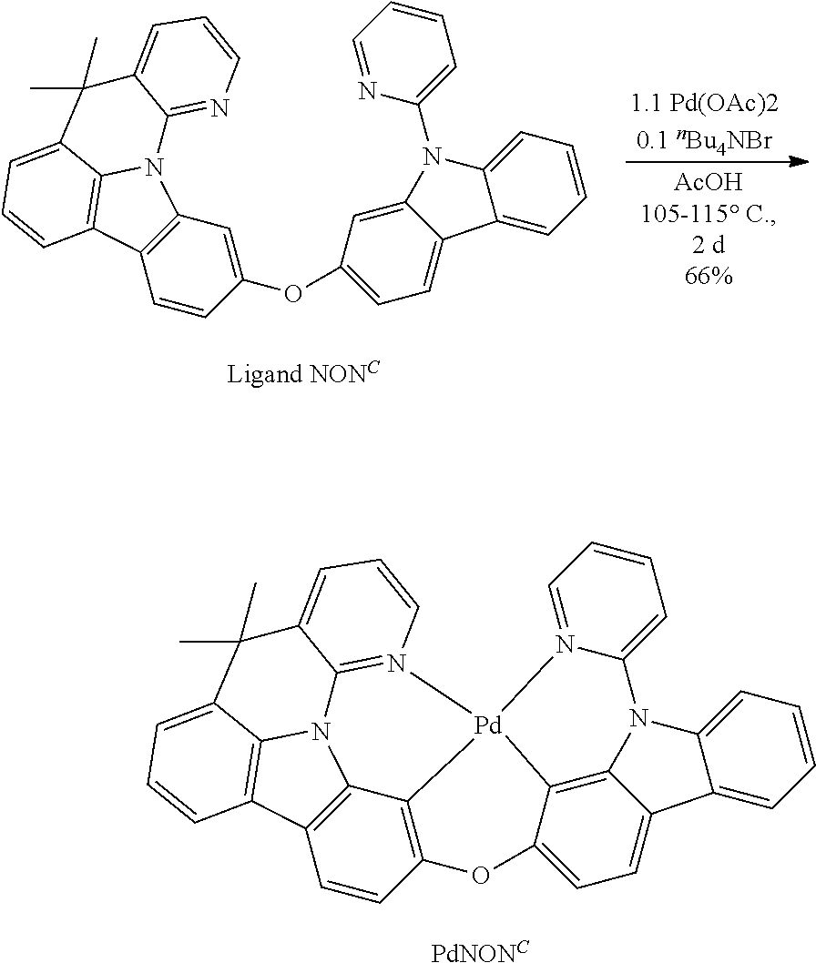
C12=C(C=CC(OC3=CC=C4C(=C3)N(C3=CC=CC=N3)C3=CC=CC=C43)=C1)C1=C3N2C2=NC=CC=C2C(C)(C)C3=CC=C1.C12=C3C=CC4=C1[Pd]1(N5=C6N2C2=C3C=CC=C2C(C)(C)C6=CC=C5)C2=C3C(=CC=C2O4)C2=CC=CC=C2N3C2=CC=CC=N21.[PdNONC]
